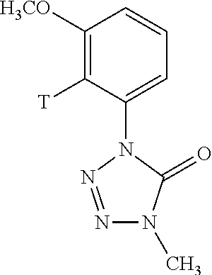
C1([H3CO])=C([T])C(N2N=NN(C)C2=O)=CC=C1
